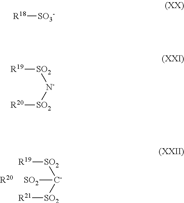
[C-]([SO2][R19])([SO2][R21])[SO2].[R20].[R18][SO3-].[N-]([SO2][R19])[SO2][R20]
